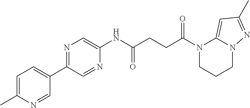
C1=C(C)N=CC(C2=NC=C(NC(CCC(N3CCCN4C3=CC(C)=N4)=O)=O)N=C2)=C1
